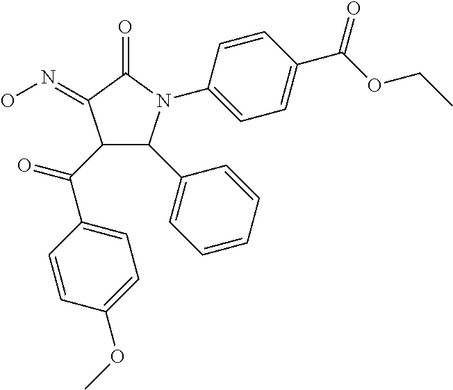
C1(=O)C(=NO)C(C(C2=CC=C(OC)C=C2)=O)C(C2=CC=CC=C2)N1C1=CC=C(C(=O)OCC)C=C1
